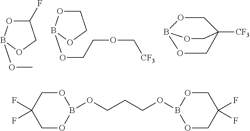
C1(F)COB(OC)O1.C1COB(OCCOC[CF3])O1.B12OCC([CF3])(CO1)CO2.O1CC(F)(F)COB1OCCCOB1OCC(F)(F)CO1
